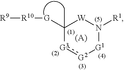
[G2]1:[G3]C([G][R10][R9])(C)[W]N([R1])[G1]1
